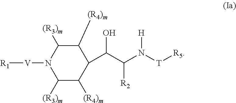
C1([(R4)m])C([(R3)m])N([V][R1])C([(R3)m])C([(R4)m])C1C(C(N([T][R5])[H])[R2])O
